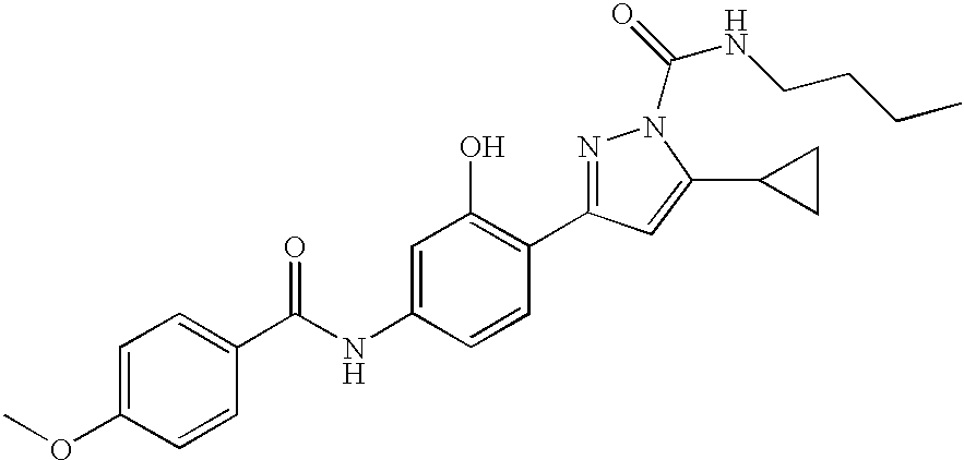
C1=C(NC(=O)C2=CC=C(OC)C=C2)C=CC(C2=NN(C(NCCCC)=O)C(C3CC3)=C2)=C1O
